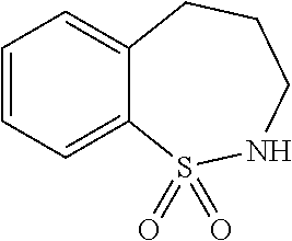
C1=CC=C2C(=C1)CCCNS2(=O)=O
